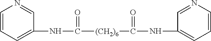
N(C([(CH2)6]C(NC1=CC=CN=C1)=O)=O)C1=CC=CN=C1
